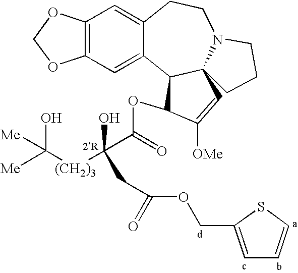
C12=C(C=C3C(=C1)CCN1C4(C3C(OC(=O)C([(CH2)3]C([Me])(O)[Me])(O)CC(=O)OCC3=CC=CS3)C([OMe])=C4)CCC1)OCO2
